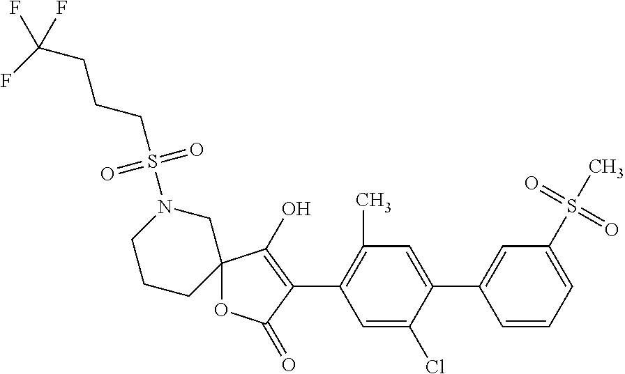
C12(OC(=O)C(C3=C(C)C=C(C4=CC(S(C)(=O)=O)=CC=C4)C(Cl)=C3)=C1O)CN(S(=O)(=O)CCCC(F)(F)F)CCC2
